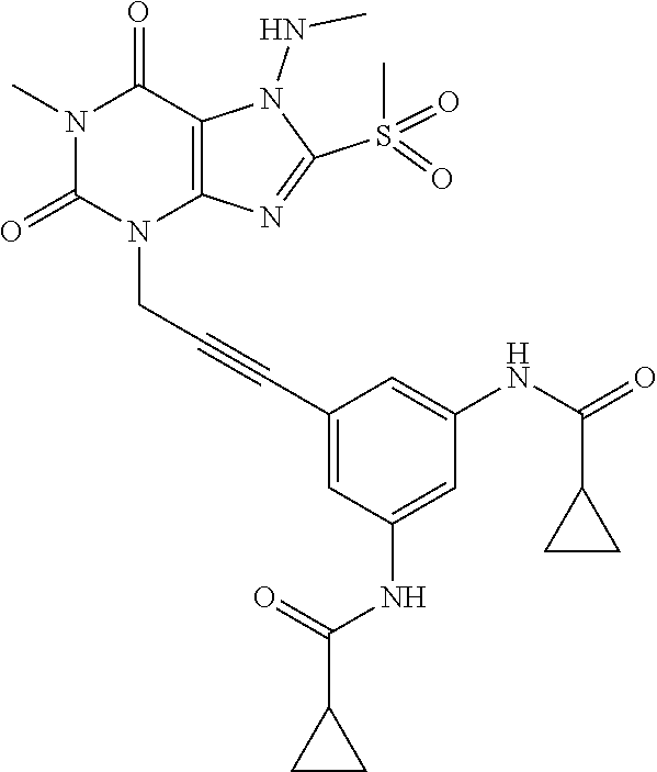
N1(C)C(=O)N(CC#CC2=CC(NC(C3CC3)=O)=CC(NC(=O)C3CC3)=C2)C2=C(C1=O)N(NC)C(S(C)(=O)=O)=N2
